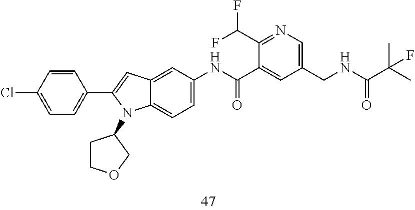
C1(Cl)=CC=C(C2=CC3=CC(NC(C4=CC(CNC(C(C)(C)F)=O)=CN=C4C(F)F)=O)=CC=C3N2C2CCOC2)C=C1
